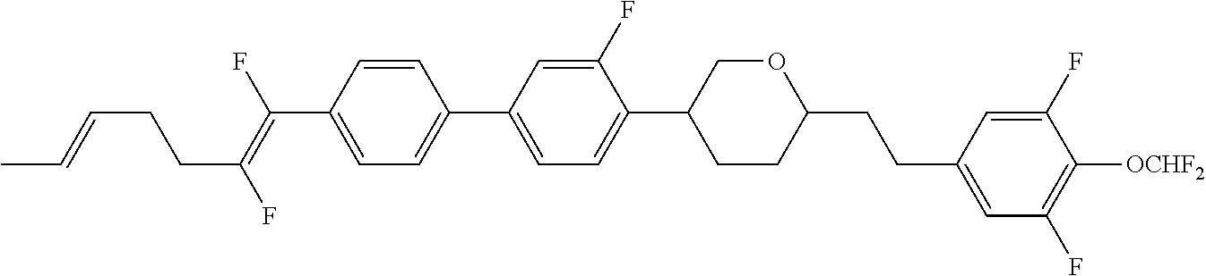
C1=CC(C(=C(F)CCC=CC)F)=CC=C1C1=CC=C(C2CCC(CCC3=CC(F)=C([OCHF2])C(F)=C3)OC2)C(F)=C1
